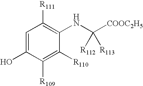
C1=C(O)C([R109])=C([R110])C(NC([COOC2H5])([R112])[R113])=C1[R111]
